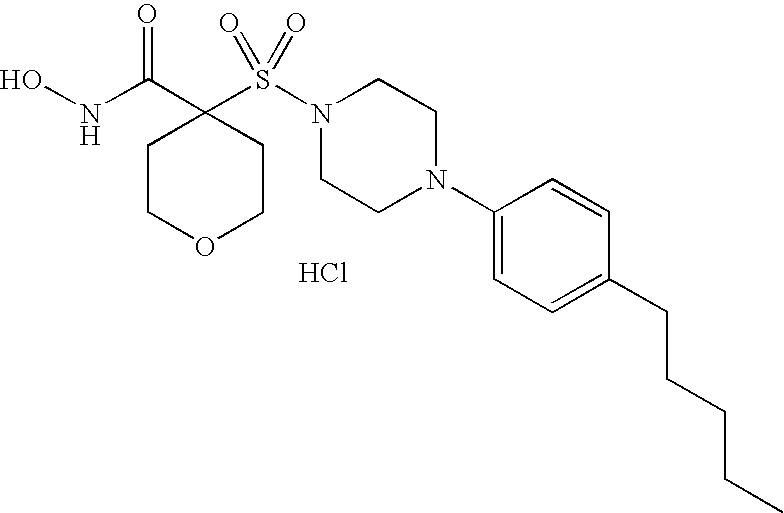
ONC(C1(S(N2CCN(C3=CC=C(CCCCC)C=C3)CC2)(=O)=O)CCOCC1)=O.Cl
